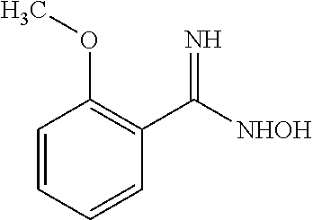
C1=CC=CC(C([NHOH])=N)=C1OC
